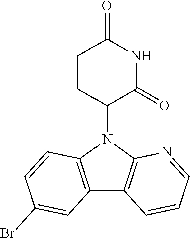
N1(C2CCC(=O)NC2=O)C2=C(C3=C1C=CC(Br)=C3)C=CC=N2
